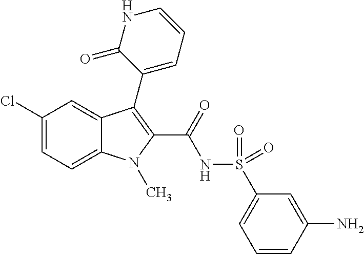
C1(Cl)=CC=C2C(=C1)C(C1=CC=CNC1=O)=C(C(=O)NS(C1=CC=CC(N)=C1)(=O)=O)N2C
